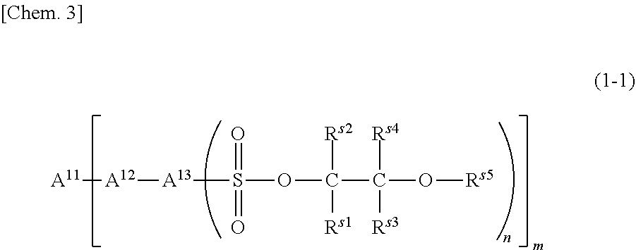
[A11][A12][A13]S(OC(C(O[Rs5])([Rs3])[Rs4])([Rs1])[Rs2])(=O)=O
